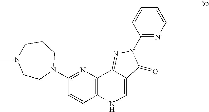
N1=C(N2CCN(C)CCC2)C=CC2=C1C1=NN(C3=NC=CC=C3)C(=O)C1=CN2
